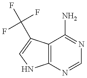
C12=C(C(C(F)(F)F)=CN1)C(N)=NC=N2
